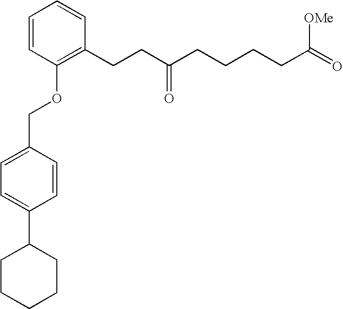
C1=CC(OCC2=CC=C(C3CCCCC3)C=C2)=C(CCC(CCCCC(=O)[OMe])=O)C=C1
